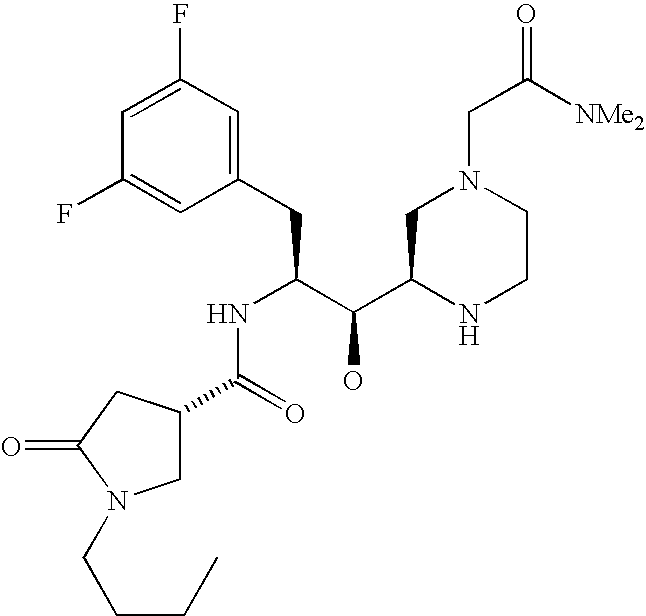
C1(F)=CC(F)=CC(CC(C(C2NCCN(CC([NMe2])=O)C2)O)NC(C2CN(CCCC)C(=O)C2)=O)=C1
